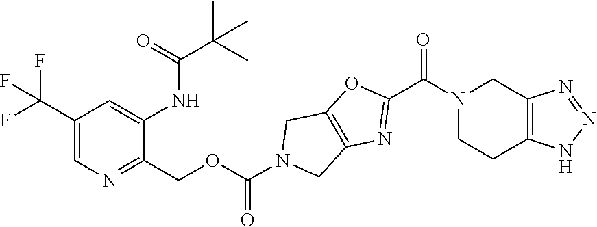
C1(C(F)(F)F)=CN=C(COC(N2CC3=C(C2)OC(C(N2CCC4=C(C2)N=NN4)=O)=N3)=O)C(NC(C(C)(C)C)=O)=C1
